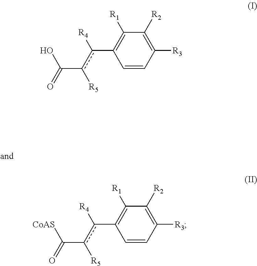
[R5]c(C(O)=O)c(C1=C([R1])C([R2])=C([R3])C=C1)[R4].[R5]c(C(=O)[CoAS])c(C1=C([R1])C([R2])=C([R3])C=C1)[R4]
